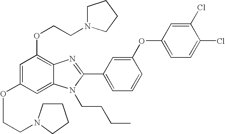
C1=C(OCCN2CCCC2)C=C2C(=C1OCCN1CCCC1)N=C(C1=CC=CC(OC3=CC=C(Cl)C(Cl)=C3)=C1)N2CCCC
